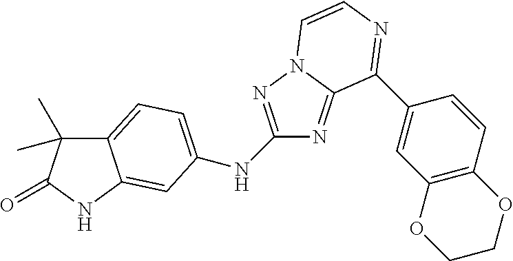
C12=CC=C(NC3=NN4C(=N3)C(C3=CC5=C(C=C3)OCCO5)=NC=C4)C=C1NC(=O)C2(C)C
